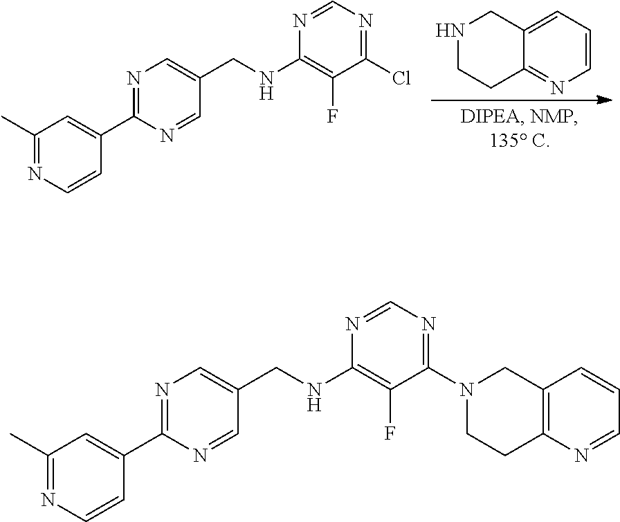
C12=CC=CN=C1CCNC2.N1=C(C2=CC(C)=NC=C2)N=CC(CNC2=C(F)C(Cl)=NC=N2)=C1.N1=C(C2=CC(C)=NC=C2)N=CC(CNC2=C(F)C(N3CCC4=C(C3)C=CC=N4)=NC=N2)=C1
